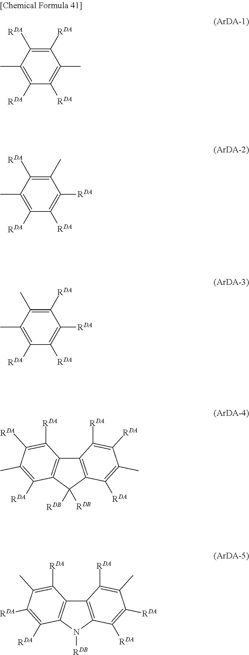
C1([RDA])=C([RDA])C(C)=C([RDA])C([RDA])=C1C.C1(C)=C([RDA])C(C)=C([RDA])C([RDA])=C1[RDA].C1([RDA])=C(C)C(C)=C([RDA])C([RDA])=C1[RDA].C12=C(C([RDB])([RDB])C3=C1C([RDA])=C([RDA])C(C)=C3[RDA])C([RDA])=C(C)C([RDA])=C2[RDA].C12=C(N([RDB])C3=C1C([RDA])=C(C)C([RDA])=C3[RDA])C([RDA])=C([RDA])C(C)=C2[RDA]
